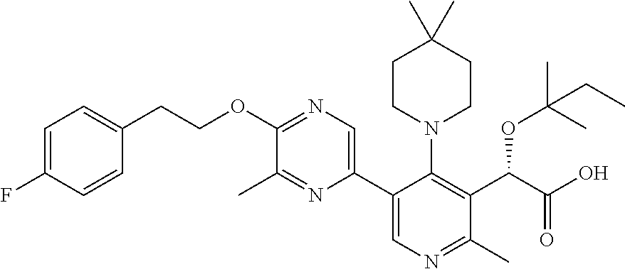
C1(OCCC2=CC=C(F)C=C2)=NC=C(C2=CN=C(C)C(C(C(O)=O)OC(C)(C)CC)=C2N2CCC(C)(C)CC2)N=C1C
